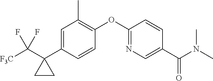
C1=C(C2(C([F3C])(F)F)CC2)C=CC(OC2=NC=C(C(N(C)C)=O)C=C2)=C1C
